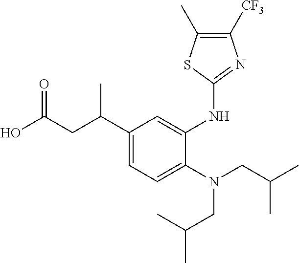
OC(CC(C1=CC=C(N(CC(C)C)CC(C)C)C(NC2=NC([CF3])=C(C)S2)=C1)C)=O
